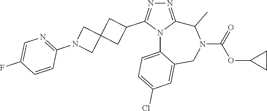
N1=C2N(C(C3CC4(C3)CN(C3=NC=C(F)C=C3)C4)=N1)C1=CC=C(Cl)C=C1CN(C(=O)OC1CC1)C2C
